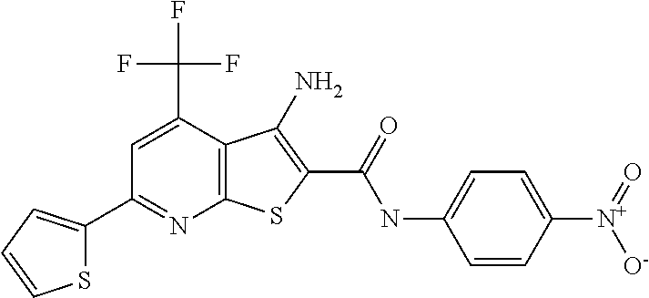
C12=C(C(C(F)(F)F)=CC(C3=CC=CS3)=N1)C(N)=C(C(NC1=CC=C([N+](=O)[O-])C=C1)=O)S2
